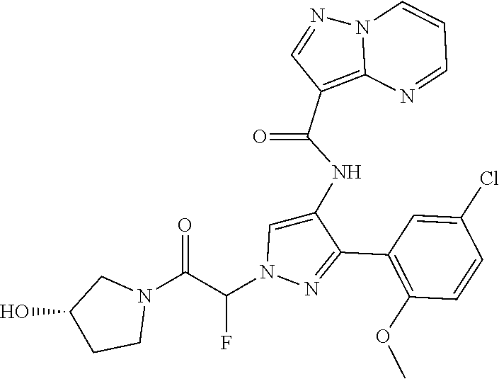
C1(C2=NN(C(C(N3CC(O)CC3)=O)F)C=C2NC(C2=C3N(N=C2)C=CC=N3)=O)=C(OC)C=CC(Cl)=C1
